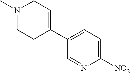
N1(C)CCC(C2=CC=C([NO2])N=C2)=CC1
